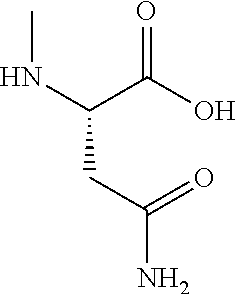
C(CC(=O)N)(C(O)=O)NC
